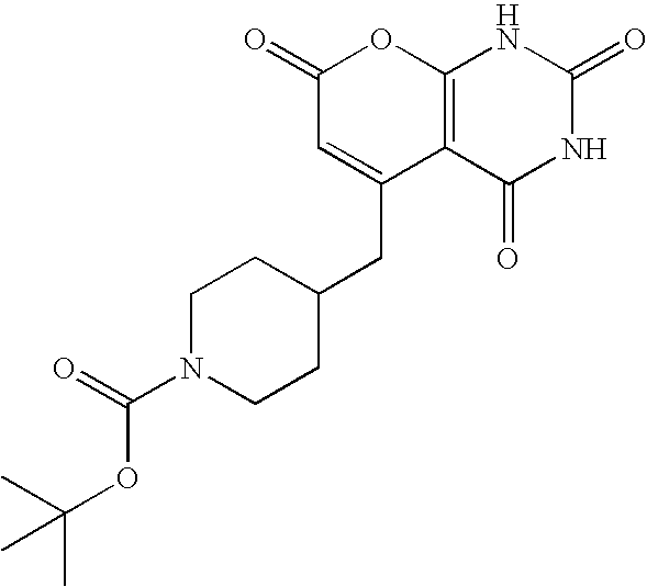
C1(=O)C=C(CC2CCN(C(=O)OC(C)(C)C)CC2)C2=C(O1)NC(=O)NC2=O
